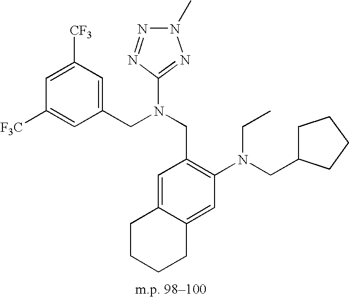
[F3C]C1=CC(CN(CC2=C(N(CC3CCCC3)CC)C=C3C(=C2)CCCC3)C2=NN(C)N=N2)=CC([CF3])=C1
